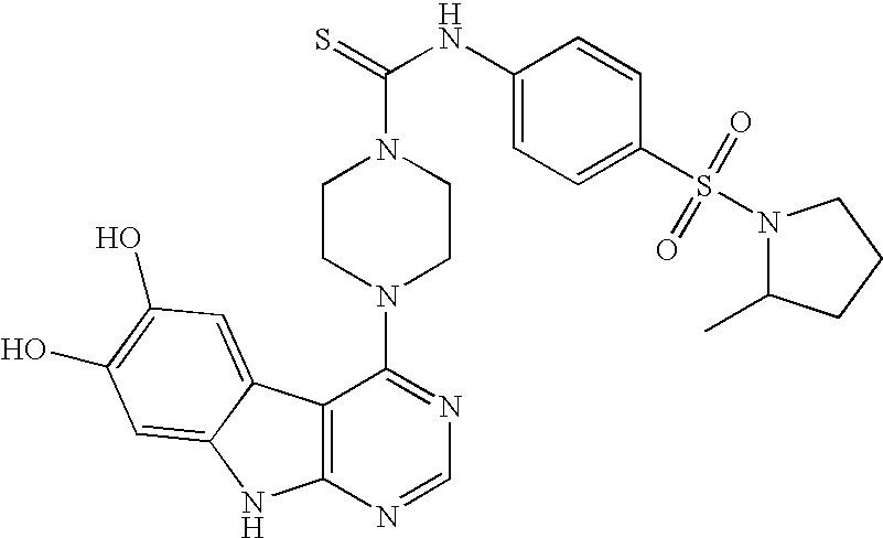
C12=C(N=CN=C1N1CCN(C(=S)NC3=CC=C(S(=O)(=O)N4C(C)CCC4)C=C3)CC1)NC1=CC(O)=C(O)C=C21
